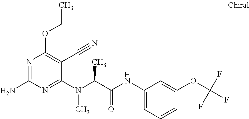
C1(N(C(C(NC2=CC=CC(OC(F)(F)F)=C2)=O)C)C)=NC(N)=NC(OCC)=C1C#N
